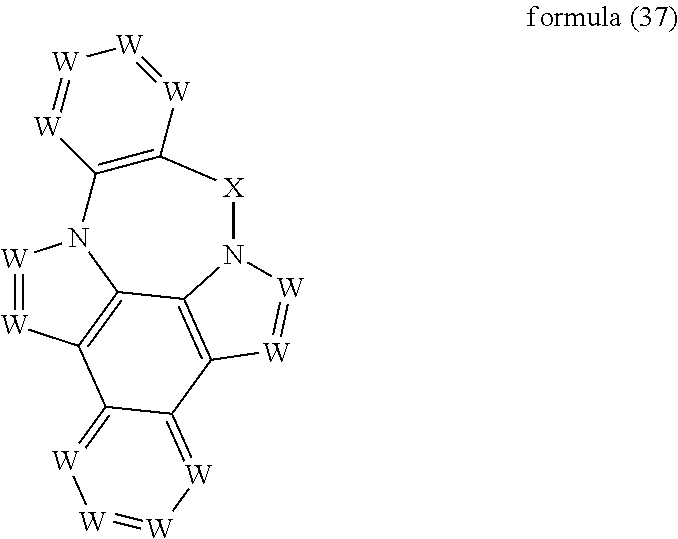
[W]1=[W]C2=C3N1C1=C([W]=[W][W]=[W]1)[X]N1C3=C(C3=[W][W]=[W][W]=C23)[W]=[W]1
